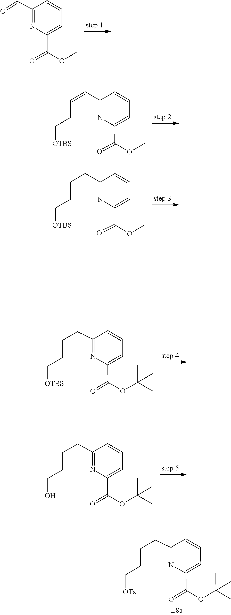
C1=CC=C(C(=O)OC)N=C1C=O.C1=CC=C(C(OC)=O)N=C1C=CCC[OTBS].C1=CC=C(C(=O)OC)N=C1CCCC[OTBS].C1=CC=C(C(OC(C)(C)C)=O)N=C1CCCC[OTBS].C1=CC=C(C(OC(C)(C)C)=O)N=C1CCCCO.C1=CC=C(C(=O)OC(C)(C)C)N=C1CCCC[OTs]
